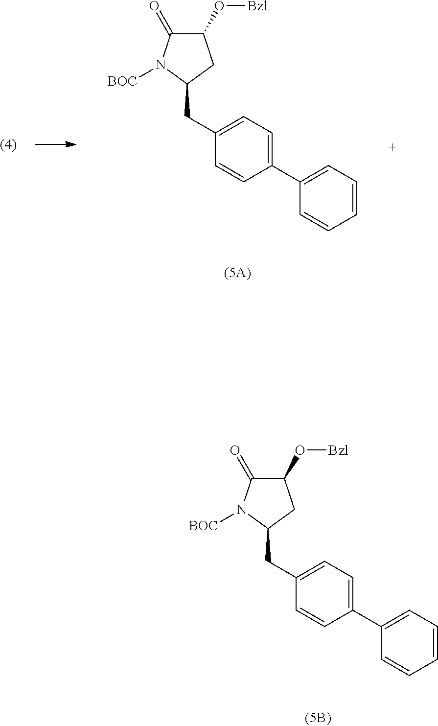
C1(C2=CC=C(CC3N([BOC])C(=O)C(O[Bzl])C3)C=C2)=CC=CC=C1.C1(C2=CC=C(CC3N([BOC])C(=O)C(O[Bzl])C3)C=C2)=CC=CC=C1
